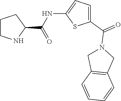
C1(C(N2CC3=C(C2)C=CC=C3)=O)=CC=C(NC(=O)C2CCCN2)S1
